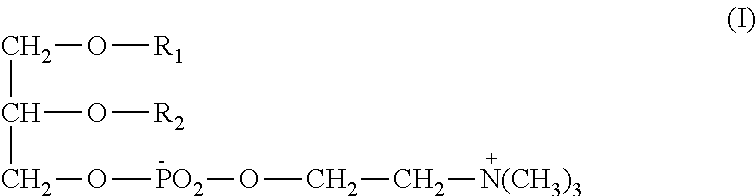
C(C(O[R2])CO[PO2]OCC[N(CH3)3])O[R1]
